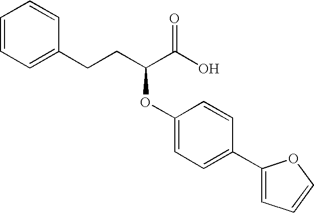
C1=CC=C(CCC(C(O)=O)OC2=CC=C(C3=CC=CO3)C=C2)C=C1
